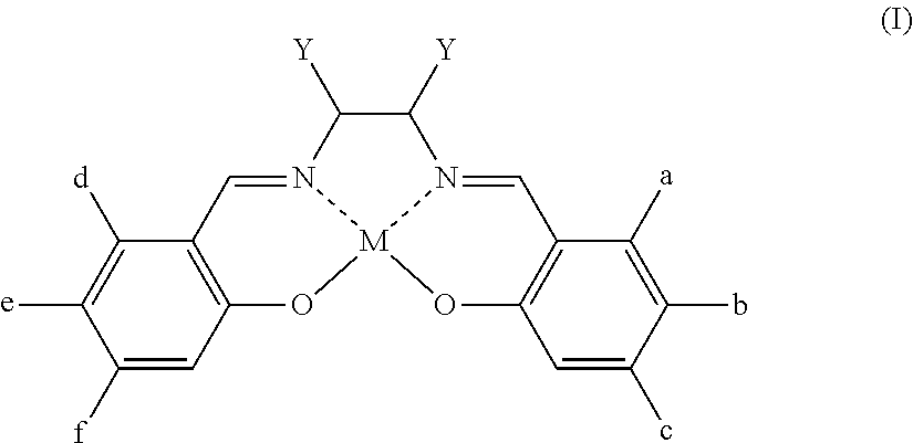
C1([f])=CC2=C(C([d])=C1[e])C=N1[M]3(O2)OC2=C(C=N3C([Y])C1[Y])C([a])=C(b)C(c)=C2
